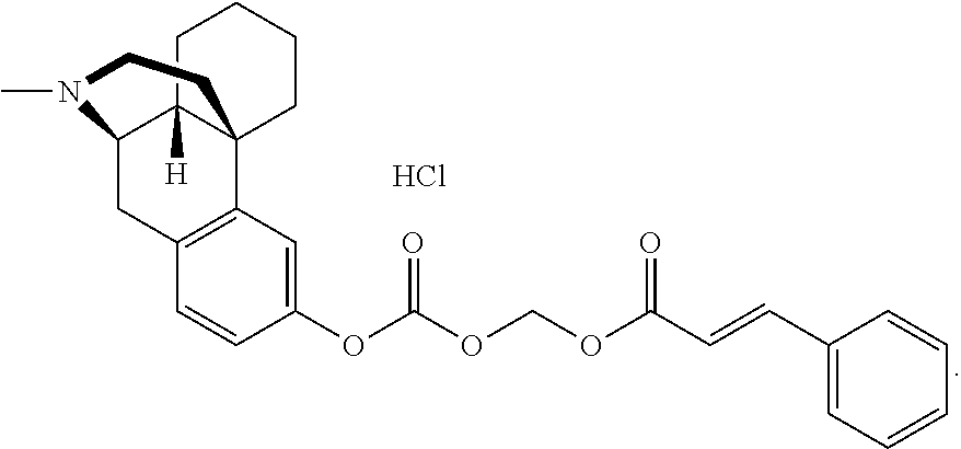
Cl.C1=CC(OC(OCOC(C=CC2=CC=CC=C2)=O)=O)=CC2=C1CC1C3([H])C2(CCCC3)CCN1C
